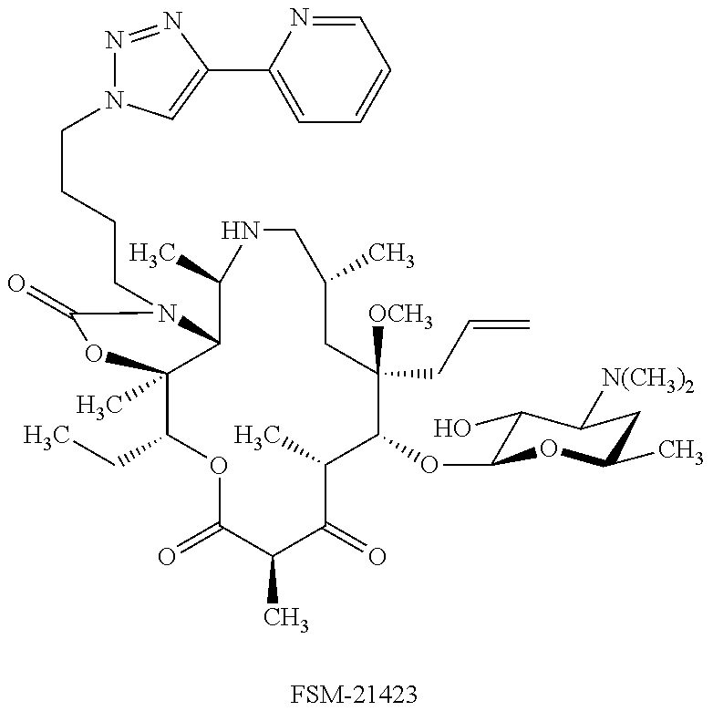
[FSM-21423].C1(CC)C2(C)C(N(CCCCN3N=NC(C4=CC=CC=N4)=C3)C(=O)O2)C(C)NCC(C)CC([OCH3])(CC=C)C(OC2C(O)C([N(CH3)2])CC(C)O2)C(C)C(=O)C(C)C(=O)O1
